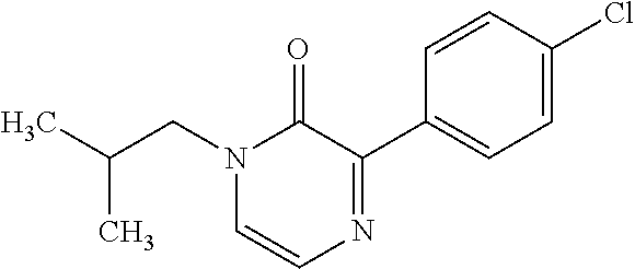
C(N1C=CN=C(C2=CC=C(Cl)C=C2)C1=O)C(C)C
